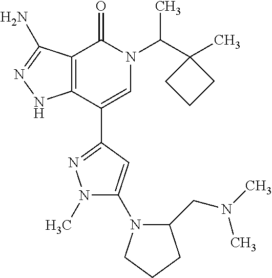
C12=C(C(C3=NN(C)C(N4C(CN(C)C)CCC4)=C3)=CN(C(C3(C)CCC3)C)C1=O)NN=C2N
